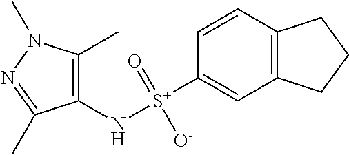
C1(N[S+](C2=CC3=C(C=C2)CCC3)(=O)[O-])=C(C)N(C)N=C1C
